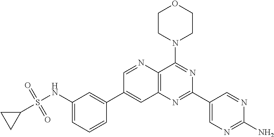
C1(NS(C2CC2)(=O)=O)=CC=CC(C2=CC3=C(N=C2)C(N2CCOCC2)=NC(C2=CN=C(N)N=C2)=N3)=C1
